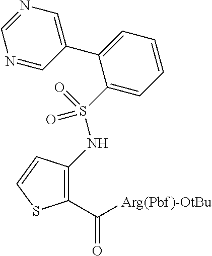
C1(C([Arg(Pbf)-OtBu])=O)=C(NS(=O)(=O)C2=CC=CC=C2C2=CN=CN=C2)C=CS1
